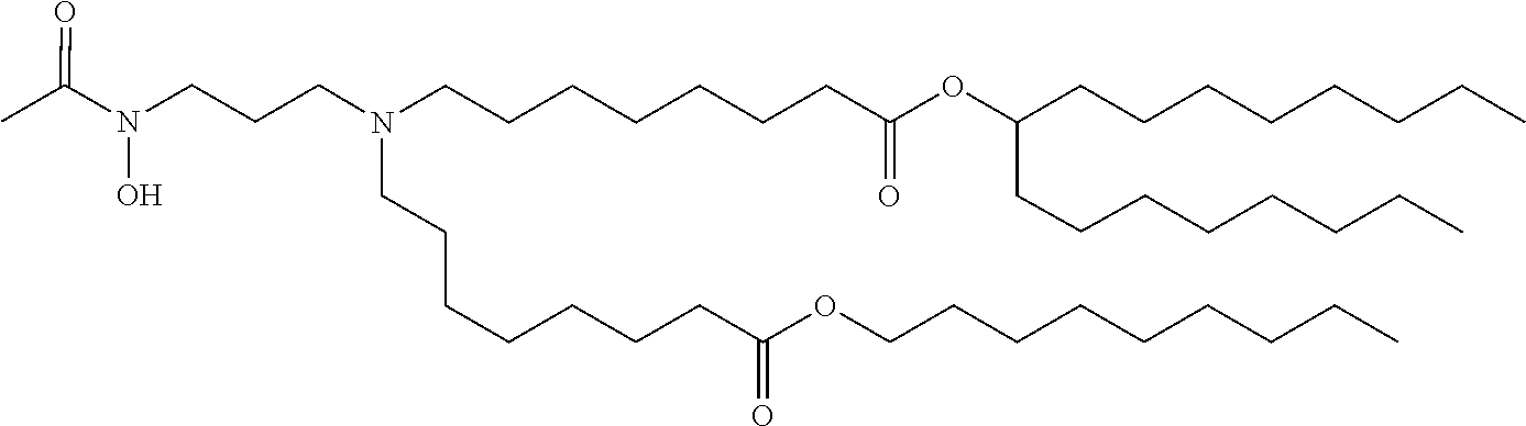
C(CC)CCCCCCOC(CCCCCCCN(CCCCCCCC(=O)OC(CCCCCCCC)CCCCCCCC)CCCN(O)C(=O)C)=O
